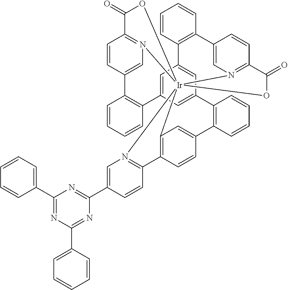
C1(C2=NC(C3=CC=CC=C3)=NC(C3=CN4=C(C=C3)C3=C5C=C(C=C3)C3=C(C=CC=C3)C3=CC6=CC(=C3)C3=C(C=CC=C3)C3=CN7=C(C=C3)C(=O)O[Ir]4573N4=C(C=CC(=C4)C4=C6C=CC=C4)C(=O)O3)=N2)=CC=CC=C1
